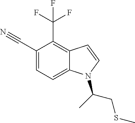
C1(C#N)=CC=C2C(=C1C(F)(F)F)C=CN2C(C)CSC
